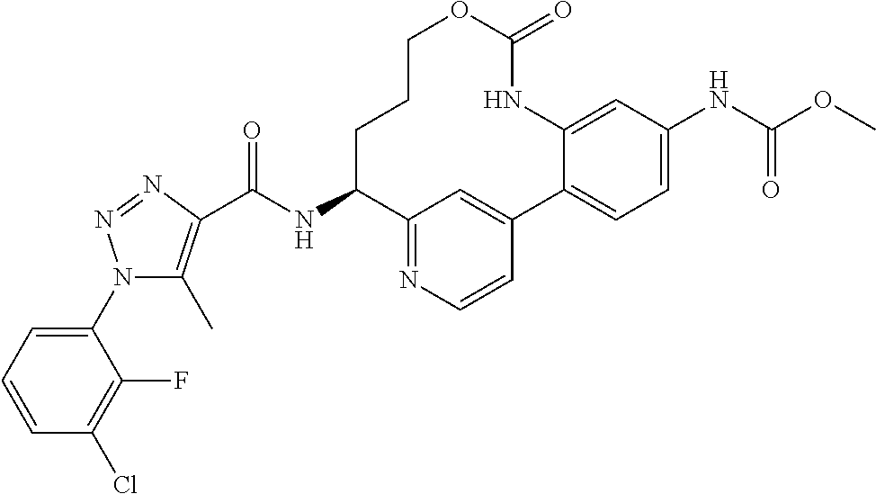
C(NC1CCCOC(=O)NC2=CC(NC(OC)=O)=CC=C2C2=CC1=NC=C2)(=O)C1=C(C)N(C2=CC=CC(Cl)=C2F)N=N1
